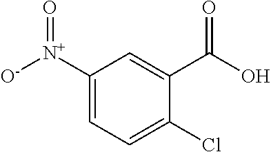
C1([N+]([O-])=O)=CC=C(Cl)C(C(O)=O)=C1
